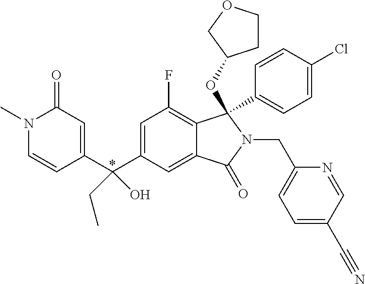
N1(C)C=CC(C(C2=CC(F)=C3C(=C2)C(=O)N(CC2=CC=C(C#N)C=N2)C3(C2=CC=C(Cl)C=C2)OC2CCOC2)(O)CC)=CC1=O
